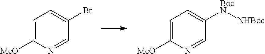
C1=C([MeO])N=CC(Br)=C1.C1=C([MeO])N=CC([BocN][NHBoc])=C1
